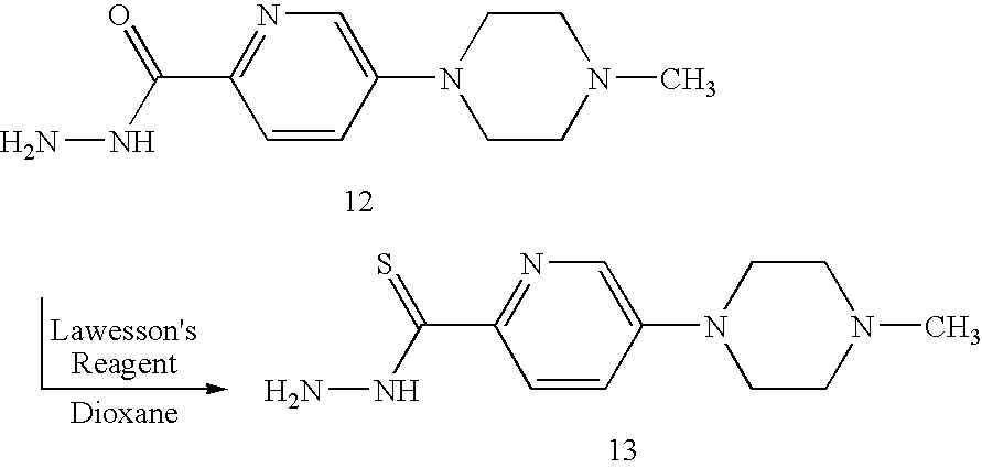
NNC(C1=NC=C(N2CCN(C)CC2)C=C1)=O.NNC(C1=NC=C(N2CCN(C)CC2)C=C1)=S
